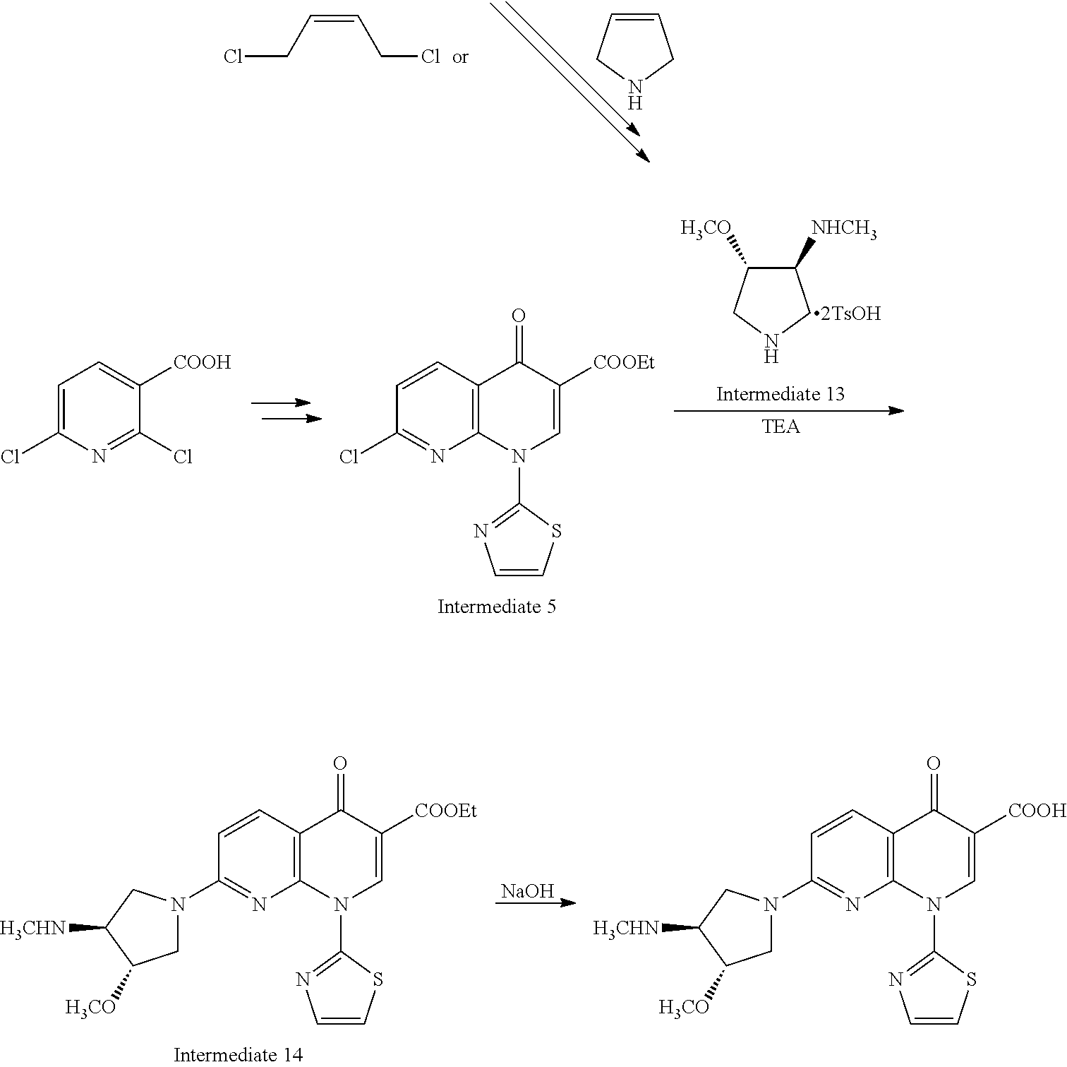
C1=CC2=C(N=C1Cl)N(C1=NC=CS1)C=C([COOEt])C2=O.C1([NHCH3])C([H3CO])CNC1.ClCC=CCCl.C1=CCNC1.C1=C(Cl)N=C(Cl)C([COOH])=C1.C1=CC2=C(N=C1N1CC([H3CO])C([H3CHN])C1)N(C1=NC=CS1)C=C([COOEt])C2=O.[NaOH].C1=CC2=C(N=C1N1CC([H3CO])C([H3CHN])C1)N(C1=NC=CS1)C=C([COOH])C2=O
